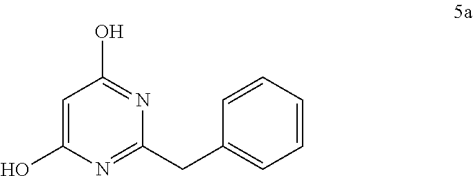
C1=C(O)N=C(CC2=CC=CC=C2)N=C1O
